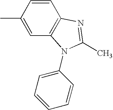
C1=CC(C)=CC2=C1N=C(C)N2C1=CC=CC=C1
